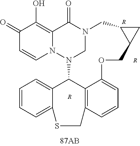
C1(=O)C=CN2C(=C1O)C(=O)N1CN2C2C3=C(C=CC=C3OCC3CC3C1)CSC1=CC=CC=C21.[R].[R].[R]
